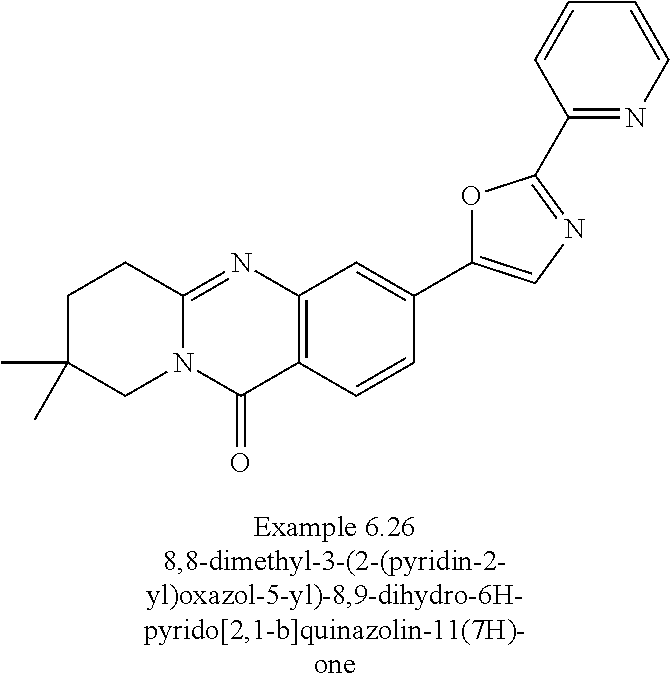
C1C(C)(C)CN2C(=NC3=C(C2=O)C=CC(C2=CN=C(C4=NC=CC=C4)O2)=C3)C1
